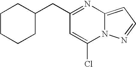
N12C(=CC=N1)N=C(CC1CCCCC1)C=C2Cl
